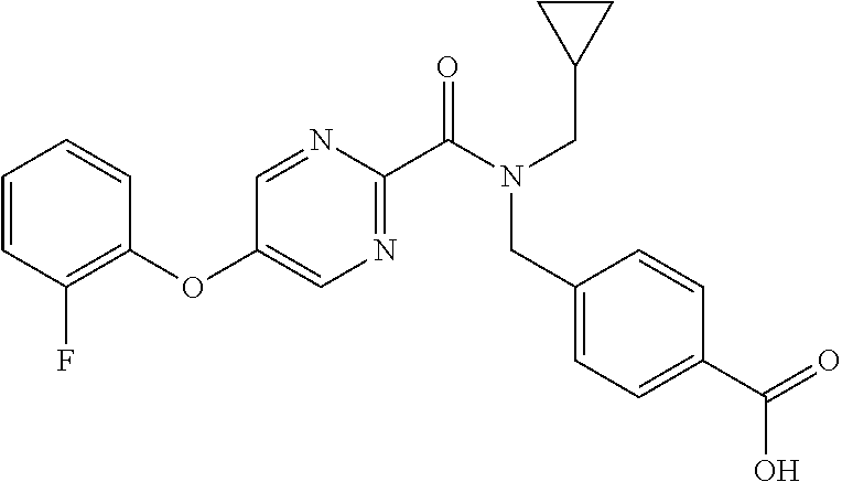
C1=CC(F)=C(OC2=CN=C(C(N(CC3=CC=C(C(=O)O)C=C3)CC3CC3)=O)N=C2)C=C1
